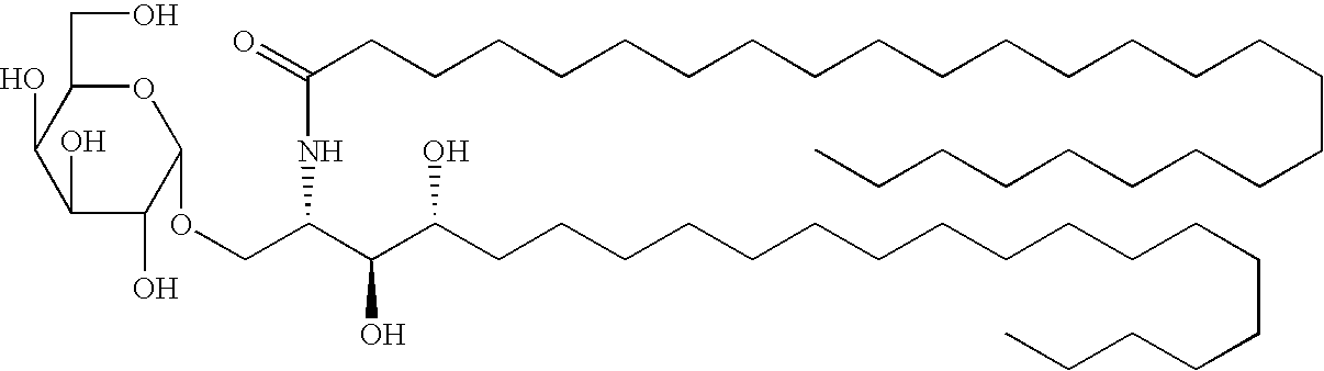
C1(O)C(O)C(O)C(OCC(C(C(CCCCCCCCCCCCCCCCCC)O)O)NC(CCCCCCCCCCCCCCCCCCCCCCCCC)=O)OC1CO
